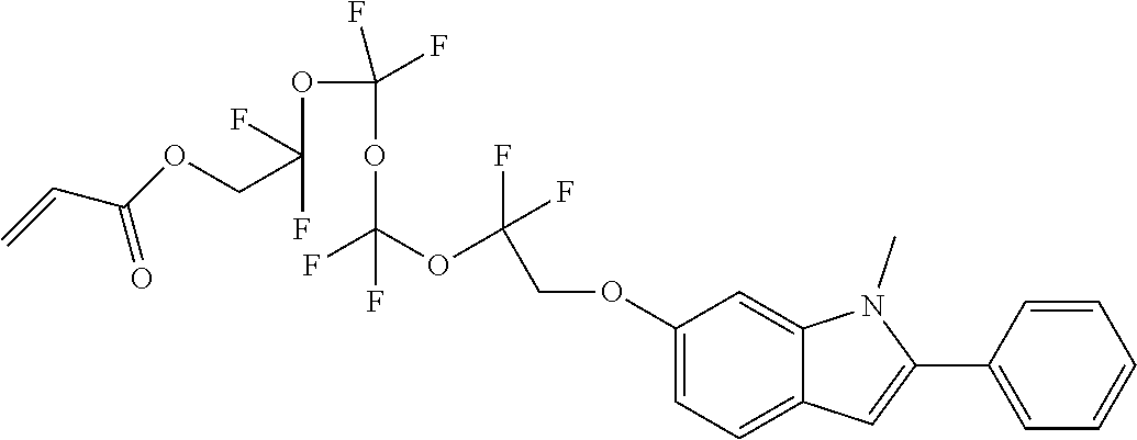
C(F)(OC(OC(OC(F)(F)COC1=CC=C2C(=C1)N(C)C(C1=CC=CC=C1)=C2)(F)F)(F)F)(COC(C=C)=O)F
